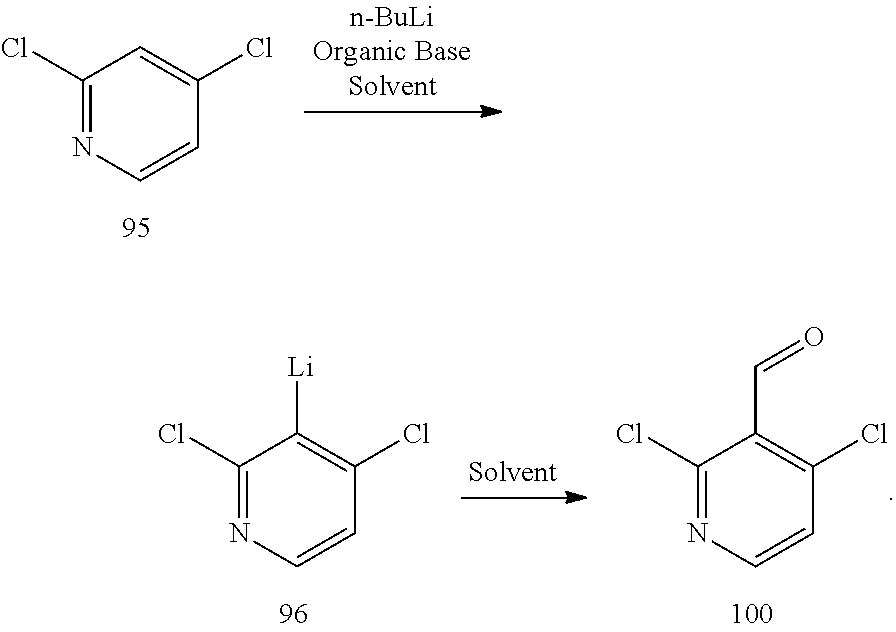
C1(Cl)=NC=CC(Cl)=C1.C1(Cl)=NC=CC(Cl)=C1C=O.C1(Cl)=NC=CC(Cl)=C1[Li]
